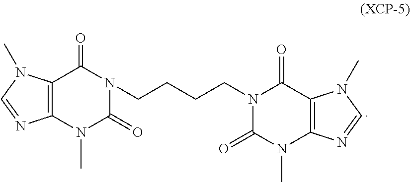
C12=C(N(C)C(=O)N(CCCCN3C(=O)C4=C(N(C)C3=O)N=CN4C)C1=O)N=CN2C
